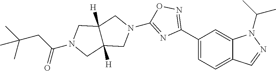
C1(C2=NOC(N3CC4([H])C([H])(C3)CN(C(CC(C)(C)C)=O)C4)=N2)=CC=C2C(=C1)N(C(C)C)N=C2
